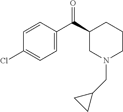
C1=CC(C(C2CN(CC3CC3)CCC2)=O)=CC=C1Cl
